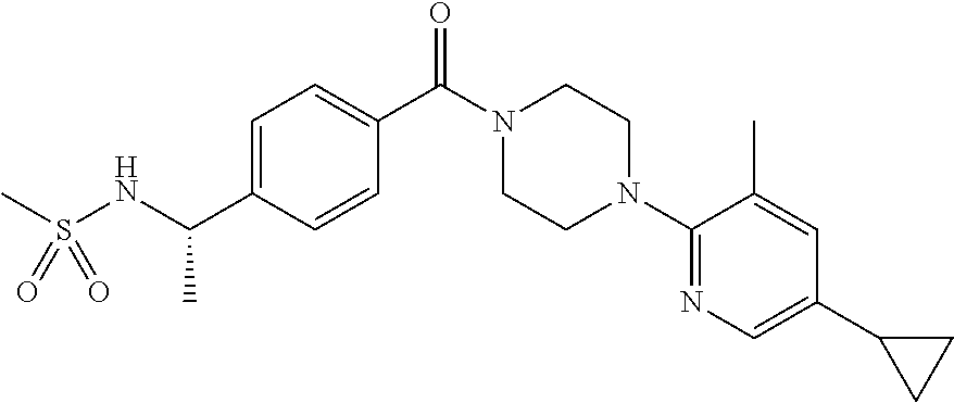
C1=C(C(NS(C)(=O)=O)C)C=CC(C(N2CCN(C3=NC=C(C4CC4)C=C3C)CC2)=O)=C1
